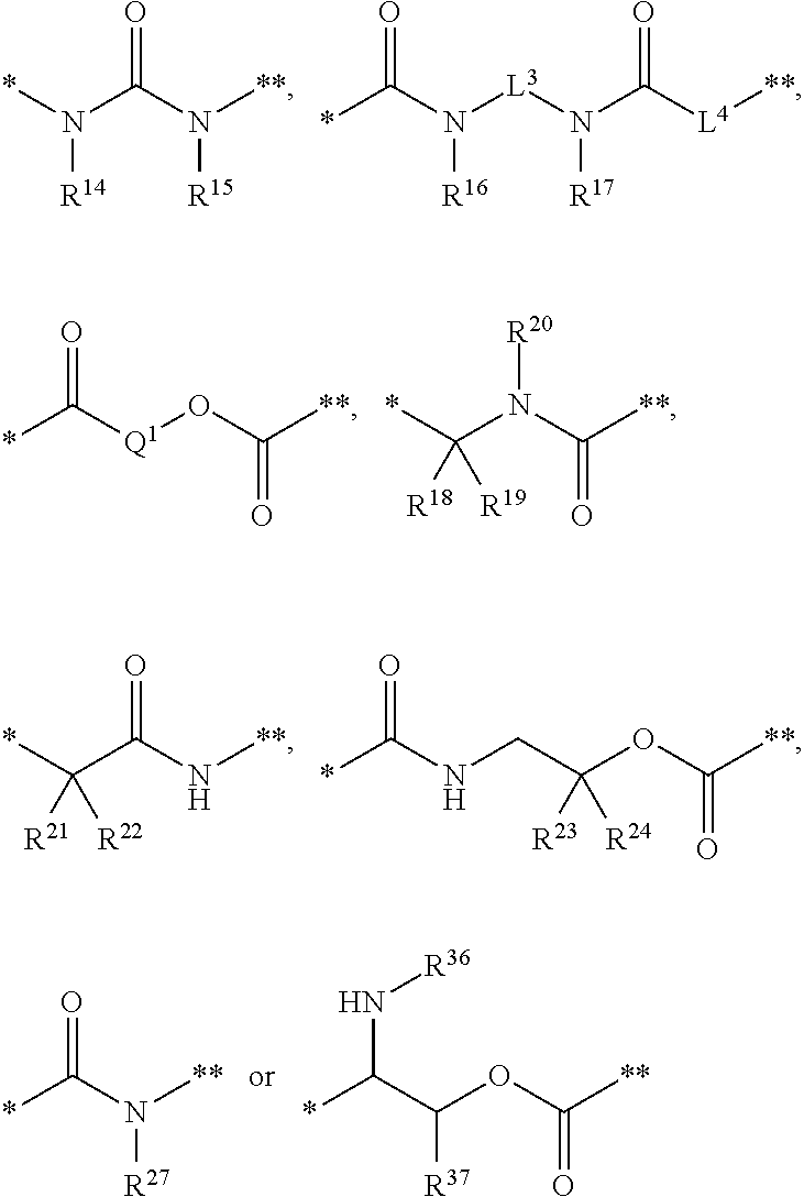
C(N([L3]N(C([L4][**])=O)[R17])[R16])(*)=O.*N(C(N([**])[R15])=O)[R14].C([Q1]OC([**])=O)(*)=O.*C(N(C([**])=O)[R20])([R18])[R19].*C(C(N[**])=O)([R21])[R22].C(C(OC([**])=O)([R23])[R24])NC(*)=O.C(N([**])[R27])(*)=O.C(C(OC([**])=O)[R37])(*)N[R36]
